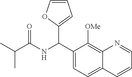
CC(C(NC(C1=CC=C2C(=C1[OMe])N=CC=C2)C1=CC=CO1)=O)C
